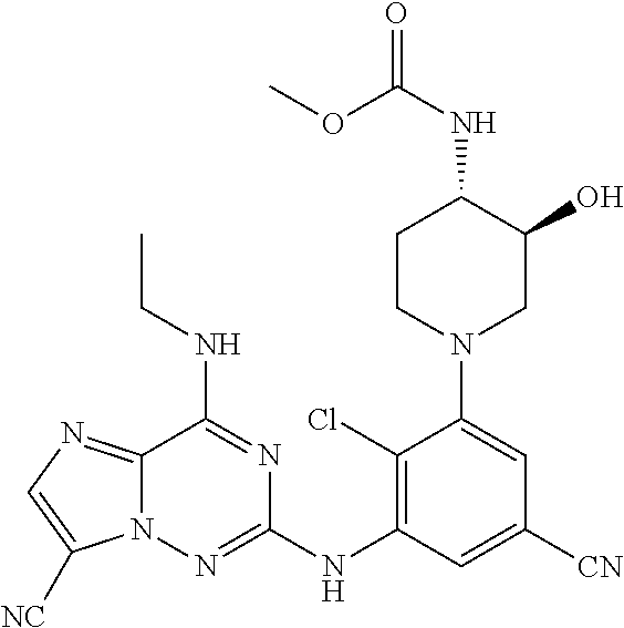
C12=NC=C([NC])N1N=C(NC1=C(Cl)C(N3CC(O)C(NC(OC)=O)CC3)=CC([CN])=C1)N=C2NCC
